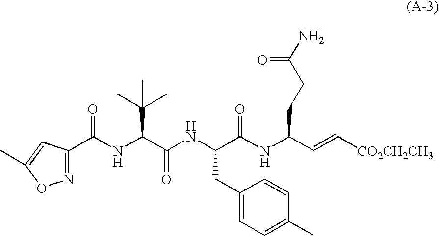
C(NC(C(NC(C(NC(C=C[CO2CH2CH3])CCC(N)=O)=O)CC1=CC=C(C)C=C1)=O)C(C)(C)C)(=O)C1=NOC(C)=C1
